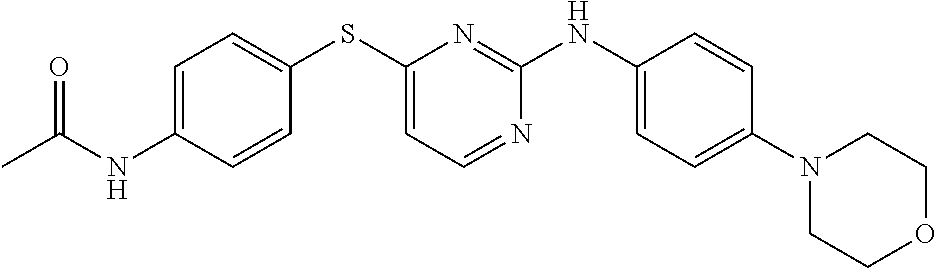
C1=C(NC(C)=O)C=CC(SC2=CC=NC(NC3=CC=C(N4CCOCC4)C=C3)=N2)=C1
